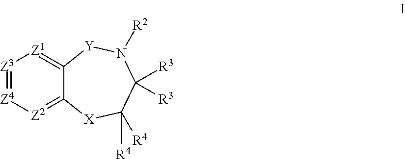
[Z3]1=[Z4][Z2]=C2C(=[Z1]1)[Y]N([R2])C([R3])([R3])C([R4])([R4])[X]2
